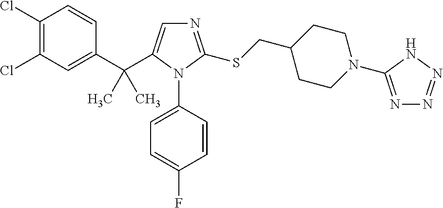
C1(C(C)(C)C2=CN=C(SCC3CCN(C4=NN=NN4)CC3)N2C2=CC=C(F)C=C2)=CC(Cl)=C(Cl)C=C1
